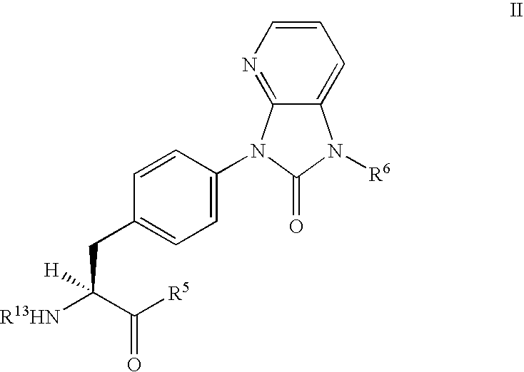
N1=C2C(=CC=C1)N([R6])C(=O)N2C1=CC=C(CC(C([R5])=O)([R13HN])[H])C=C1
